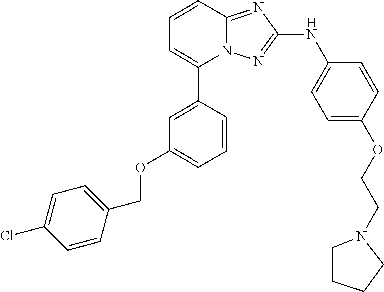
C1=CC2=NC(NC3=CC=C(OCCN4CCCC4)C=C3)=NN2C(C2=CC(OCC3=CC=C(Cl)C=C3)=CC=C2)=C1
